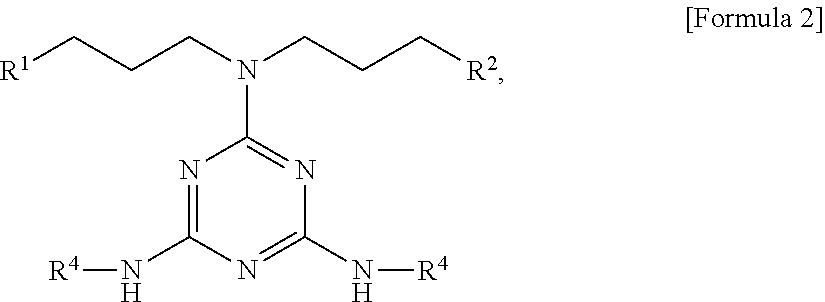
C(CCN(CCC[R2])C1=NC(N[R4])=NC(N[R4])=N1)[R1]
